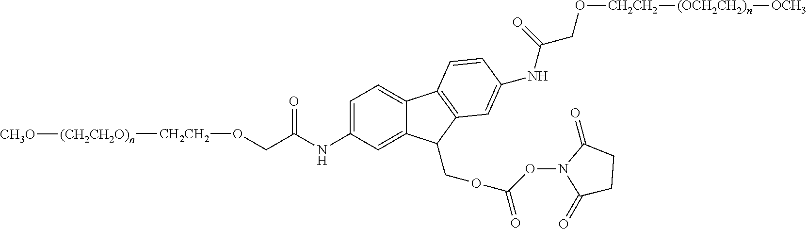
C1=C(NC(CO[CH2CH2][(CH2CH2O)n][CH3O])=O)C=C2C(COC(=O)ON3C(=O)CCC3=O)C3=C(C=CC(NC(CO[CH2CH2][(OCH2CH2)n][OCH3])=O)=C3)C2=C1
